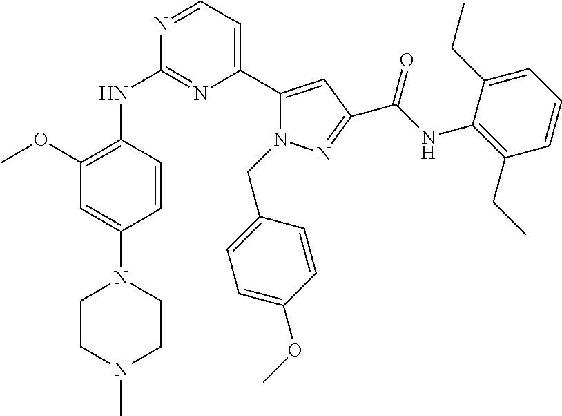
C1(OC)=C(NC2=NC(C3=CC(C(NC4=C(CC)C=CC=C4CC)=O)=NN3CC3=CC=C(OC)C=C3)=CC=N2)C=CC(N2CCN(C)CC2)=C1
